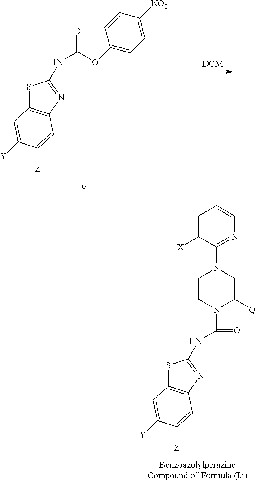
S1C2=C(N=C1NC(=O)N1C([Q])CN(C3=NC=CC=C3[X])CC1)C=C([Z])C([Y])=C2.S1C2=C(N=C1NC(=O)OC1=CC=C([NO2])C=C1)C=C([Z])C([Y])=C2
